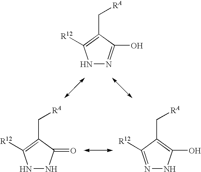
N1N=C(O)C(C[RA])=C1[R12].N1NC(=O)C(C[RA])=C1[R12].N1=C([R12])C(C[RA])=C(O)N1
